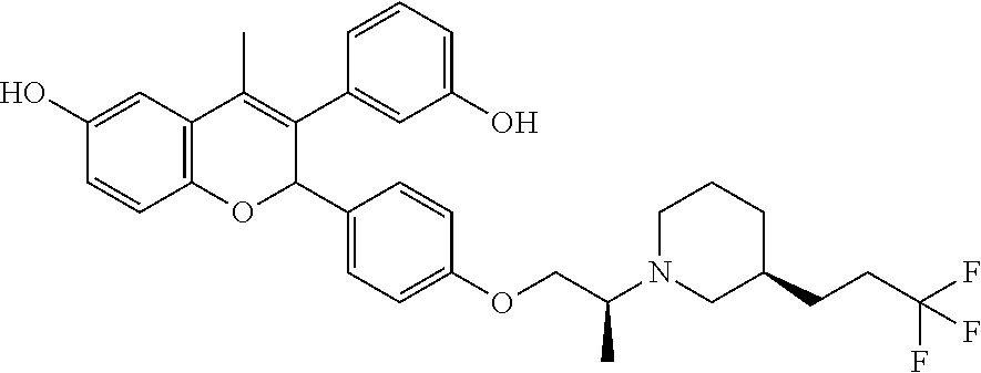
C12=C(C=C(O)C=C1)C(C)=C(C1=CC(O)=CC=C1)C(C1=CC=C(OCC(C)N3CCCC(CCC(F)(F)F)C3)C=C1)O2
